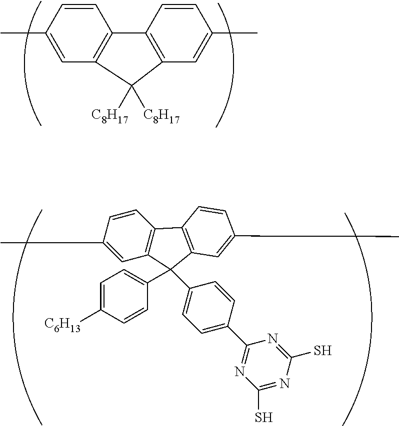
C1=CC(C)=CC2=C1C1=C(C=C(C)C=C1)C2([C8H17])[C8H17].CC1=CC2=C(C3=C(C=C(C)C=C3)C2(C2=CC=C(C3=NC(S)=NC(S)=N3)C=C2)C2=CC=C([C6H13])C=C2)C=C1
